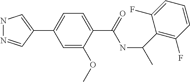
C1(C2=CNN=C2)=CC=C(C(=O)NC(C2=C(F)C=CC=C2F)C)C(OC)=C1
